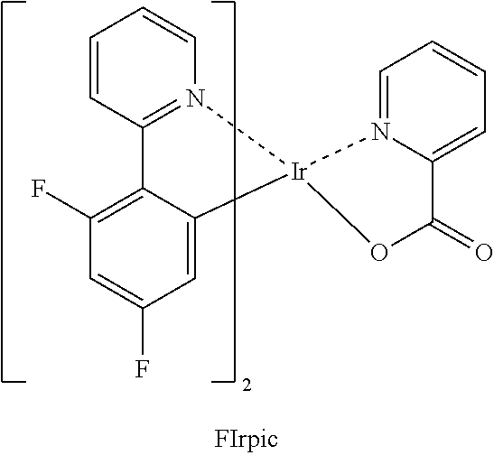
C1=CC2=N(C=C1)[Ir]1(C3=CC(F)=CC(F)=C23)N2=CC=CC=C2C(=O)O1
